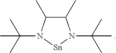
C1(C)C(C)N(C(C)(C)C)[Sn]N1C(C)(C)C
